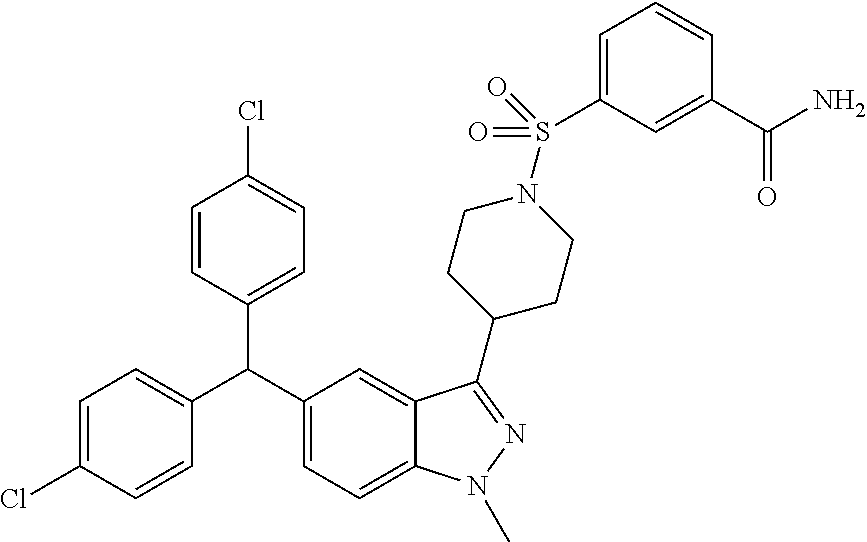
C1(C(C2=CC=C3C(=C2)C(C2CCN(S(=O)(=O)C4=CC=CC(C(N)=O)=C4)CC2)=NN3C)C2=CC=C(Cl)C=C2)=CC=C(Cl)C=C1
